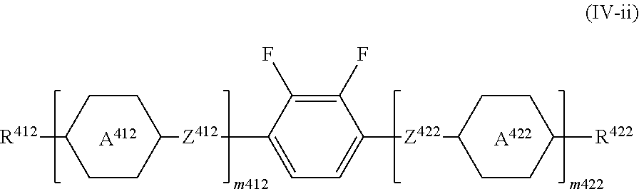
[A412].C1CC([Z412]C2=CC=C([Z422]C3CCC([R422])CC3)C(F)=C2F)CCC1[R412].[A422]
